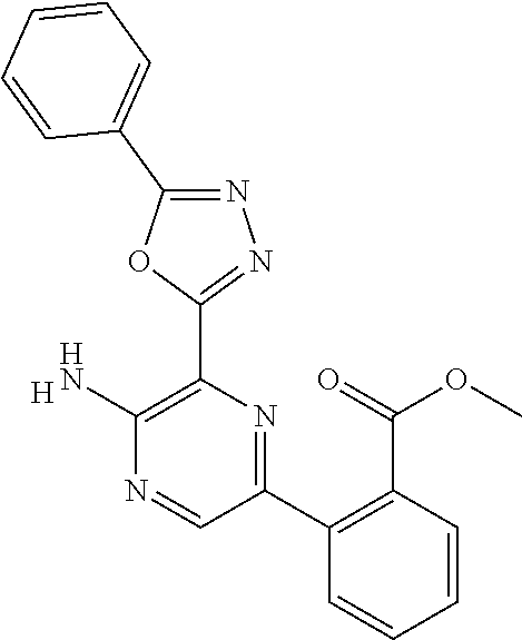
[H].C1(N)=C(C2=NN=C(C3=CC=CC=C3)O2)N=C(C2=C(C(=O)OC)C=CC=C2)C=N1
